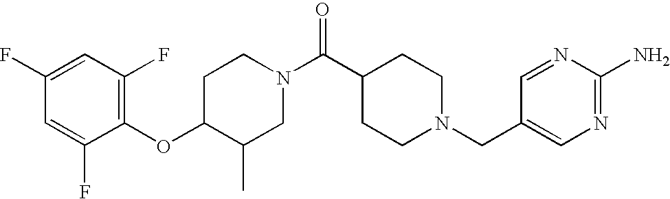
C1(OC2=C(F)C=C(F)C=C2F)C(C)CN(C(C2CCN(CC3=CN=C(N)N=C3)CC2)=O)CC1
